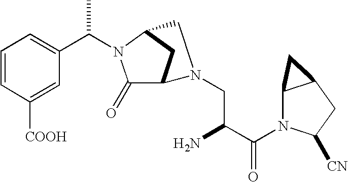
C1=CC([COOH])=CC(C(N2C(=O)C3CC2CN3CC(C(N2C3C(CC2[CN])C3)=O)N)C)=C1
